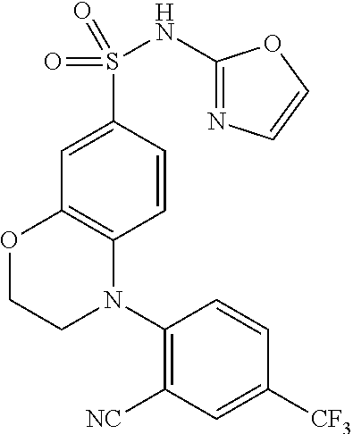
[NC]C1=C(N2C3=C(OCC2)C=C(S(NC2=NC=CO2)(=O)=O)C=C3)C=CC([CF3])=C1
